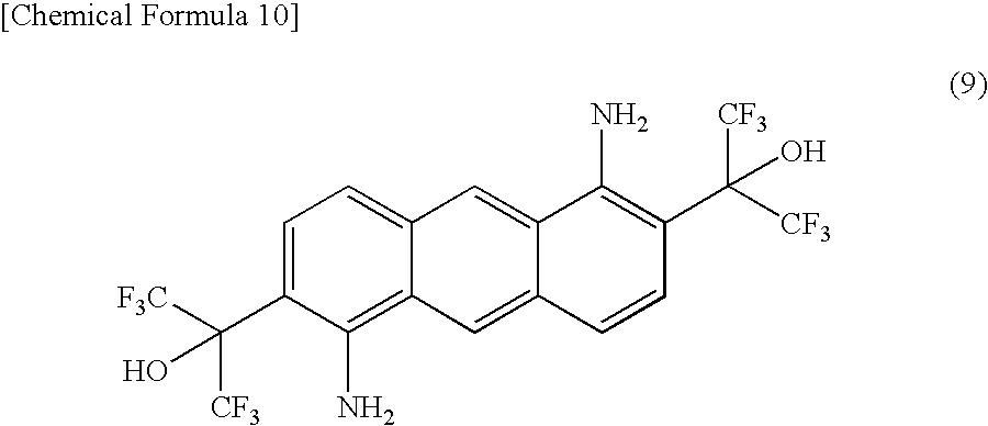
C1=C(C([F3C])([CF3])O)C(N)=C2C(=C1)C=C1C(=C2)C=CC(C([CF3])([CF3])O)=C1N
